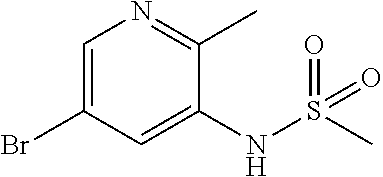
C1=C(Br)C=C(NS(C)(=O)=O)C(C)=N1
